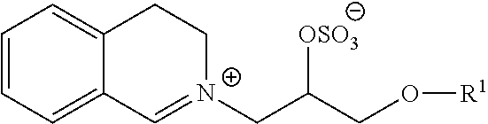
C1=CC=C2C(=C1)CC[N+](CC(CO[R1])[OSO3])=C2
